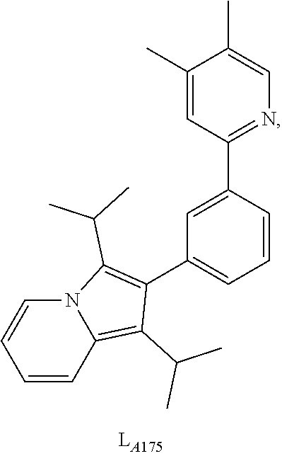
C1(C2=C(C(C)C)N3C(=C2C(C)C)C=CC=C3)=CC=CC(C2=NC=C(C)C(C)=C2)=C1
